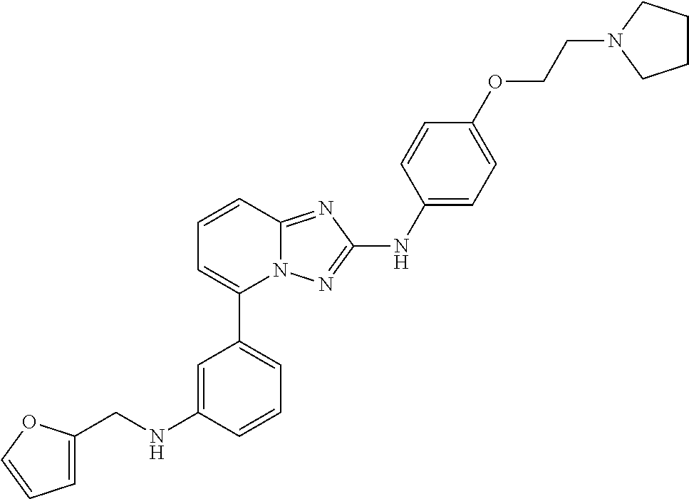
C1=CC2=NC(NC3=CC=C(OCCN4CCCC4)C=C3)=NN2C(C2=CC=CC(NCC3=CC=CO3)=C2)=C1
